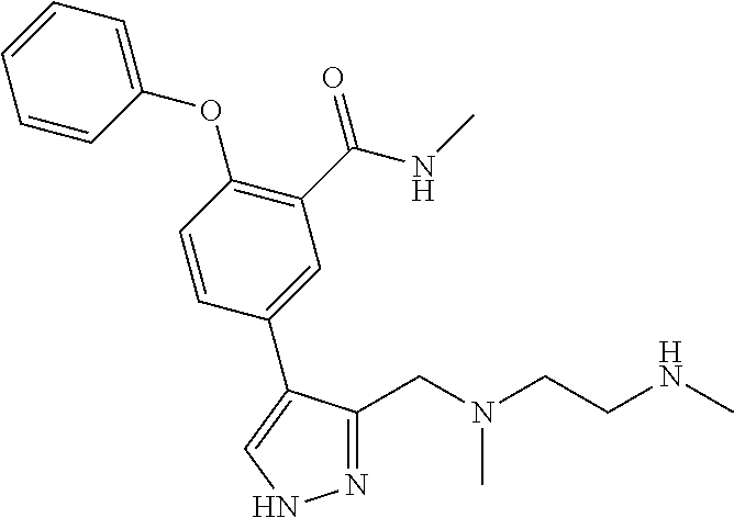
N1=C(CN(CCNC)C)C(C2=CC(C(=O)NC)=C(OC3=CC=CC=C3)C=C2)=CN1
